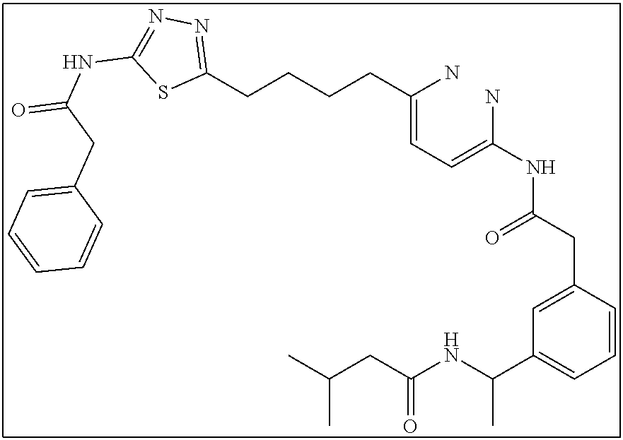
C(=CC=C(N)NC(CC1=CC(C(NC(CC(C)C)=O)C)=CC=C1)=O)(N)CCCCC1=NN=C(NC(=O)CC2=CC=CC=C2)S1
